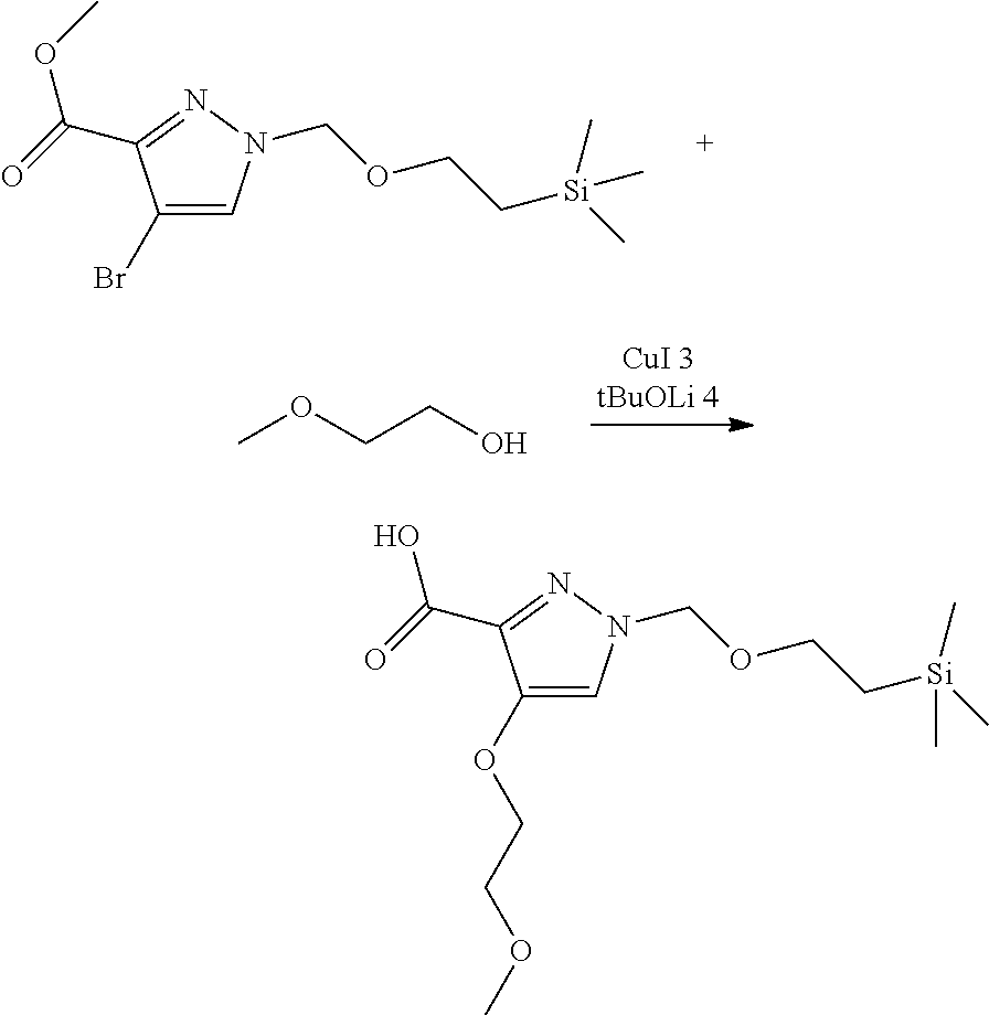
C1(Br)=CN(COCC[Si](C)(C)C)N=C1C(=O)OC.COCCO.C1(OCCOC)=CN(COCC[Si](C)(C)C)N=C1C(=O)O
